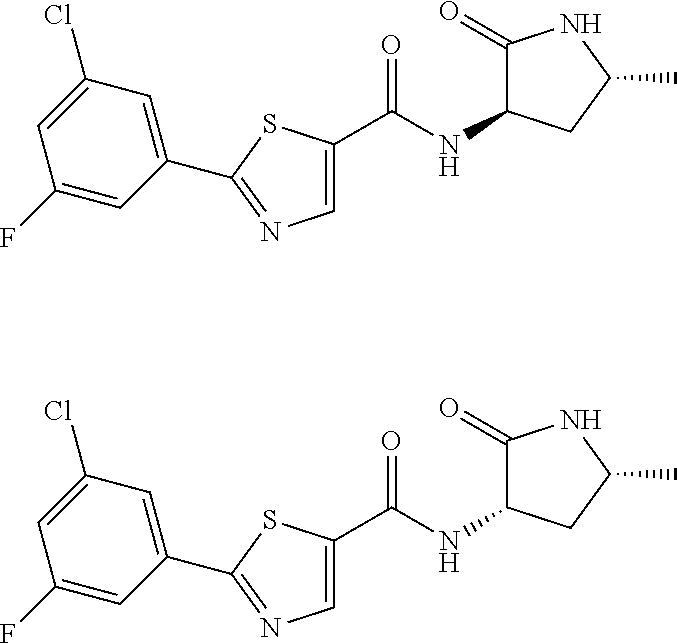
C1=C(C(=O)NC2C(=O)NC(C)C2)SC(C2=CC(Cl)=CC(F)=C2)=N1.C1=C(C(=O)NC2C(=O)NC(C)C2)SC(C2=CC(Cl)=CC(F)=C2)=N1
